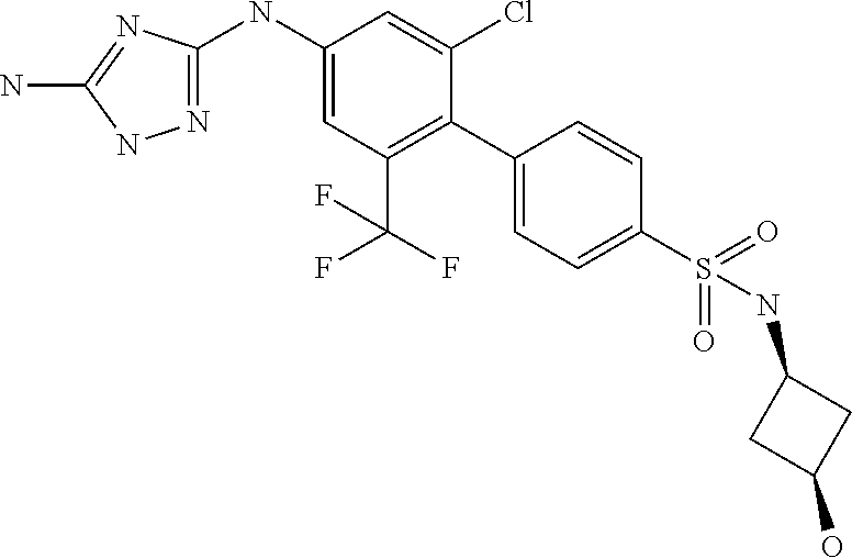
N1=C(NC2=CC(C(F)(F)F)=C(C3=CC=C(S(=O)(=O)NC4CC(O)C4)C=C3)C(Cl)=C2)N=C(N)N1
